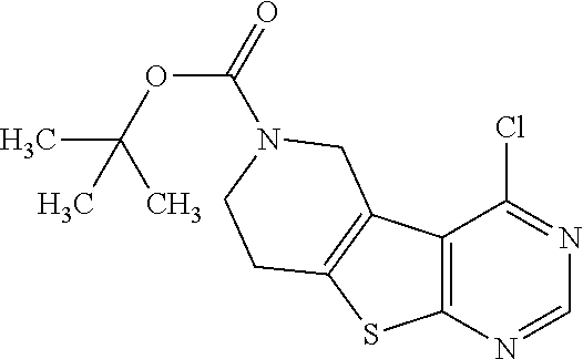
C12=C(N=CN=C1Cl)SC1=C2CN(C(OC(C)(C)C)=O)CC1
